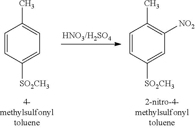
C1=CC([SO2CH3])=CC=C1C.[HNO3/H2SO4].C1=CC([SO2CH3])=CC([NO2])=C1C
